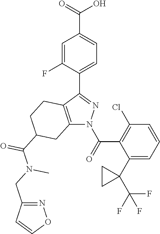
C(O)(=O)C1=CC=C(C2=NN(C(C3=C(Cl)C=CC=C3C3(C(F)(F)F)CC3)=O)C3=C2CCC(C(=O)N(C)CC2=NOC=C2)C3)C(F)=C1
